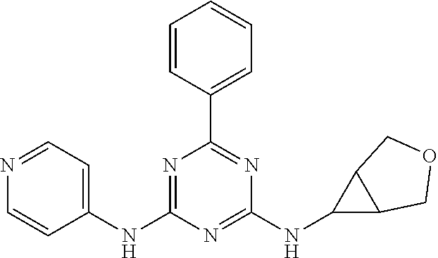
C1(NC2=NC(C3=CC=CC=C3)=NC(NC3C4C3COC4)=N2)=CC=NC=C1
